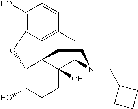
C12=C3CC4C5(O)C1(C(C(O)CC5)OC2=C(O)C=C3)CCN4CC1CCC1
